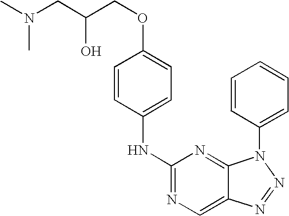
C1=CC(NC2=NC=C3C(=N2)N(C2=CC=CC=C2)N=N3)=CC=C1OCC(O)CN(C)C
